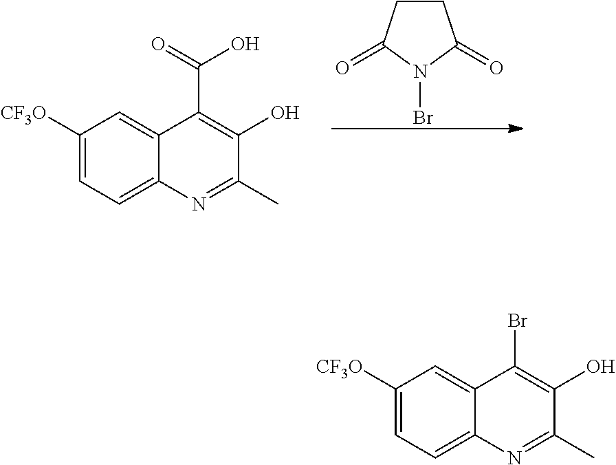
C1CC(=O)N(Br)C1=O.C1([CF3O])=CC=C2C(=C1)C(C(=O)O)=C(O)C(C)=N2.C1([CF3O])=CC=C2C(=C1)C(Br)=C(O)C(C)=N2
